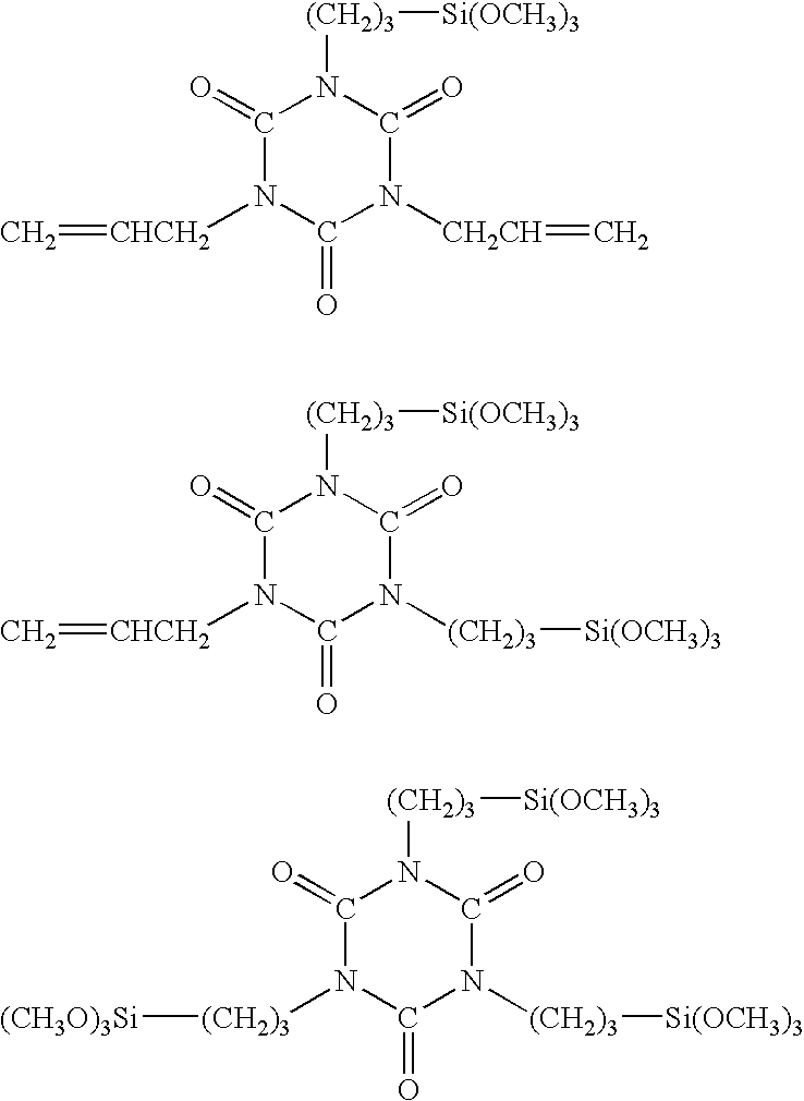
C1(=O)N([CHCH2]=C)C(=O)N([CH2CH]=C)C(=O)N1[(CH2)3][Si(OCH3)3].C1(=O)N([CHCH2]=C)C(=O)N([(CH2)3][Si(OCH3)3])C(=O)N1[(CH2)3][Si(OCH3)3].C1(=O)N([(CH2)3][(CH3O)3Si])C(=O)N([(CH2)3][Si(OCH3)3])C(=O)N1[(CH2)3][Si(OCH3)3]
